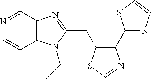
C1=CC2=C(C=N1)N=C(CC1=C(C3=NC=CS3)N=CS1)N2CC
